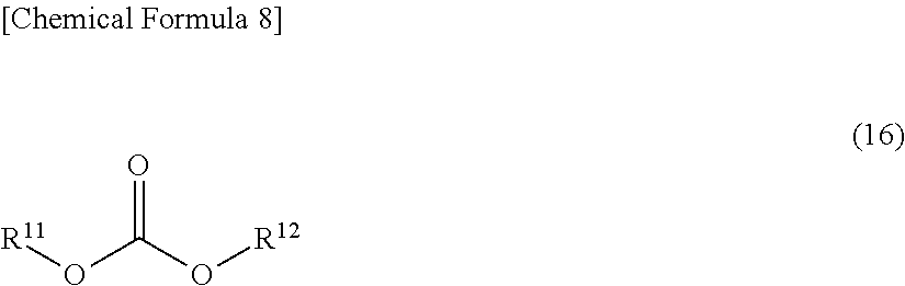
O=C(O[R12])O[R11]
